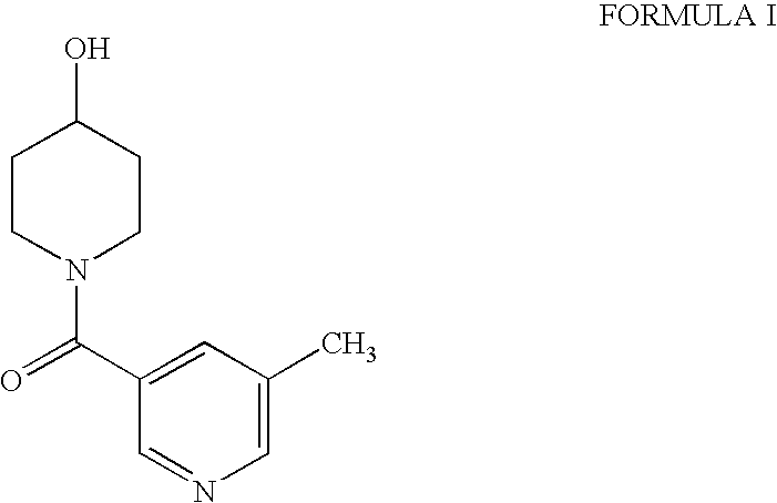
C1=C(C)C=C(C(=O)N2CCC(O)CC2)C=N1
